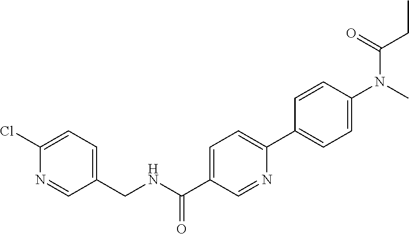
C1(Cl)=CC=C(CNC(C2=CC=C(C3=CC=C(N(C)C(=O)CC)C=C3)N=C2)=O)C=N1
